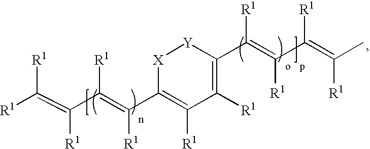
[R1]C(=C(C(=C(C1=C([R1])C([R1])=C(C(=C(C(=C(C)[R1])[R1])[R1])[R1])[Y][X]1)[R1])[R1])[R1])[R1]
